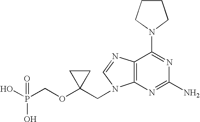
OP(COC1(CN2C3=C(C(N4CCCC4)=NC(N)=N3)N=C2)CC1)(O)=O
